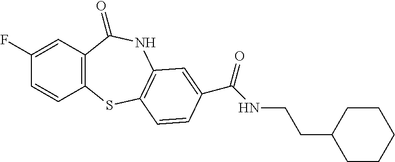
C1(F)=CC2=C(C=C1)SC1=C(NC2=O)C=C(C(NCCC2CCCCC2)=O)C=C1
